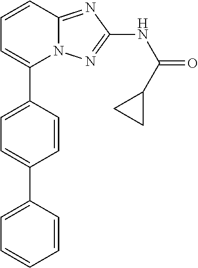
C1(C2=CC=C(C3=CC=CC=C3)C=C2)=CC=CC2=NC(NC(=O)C3CC3)=NN12
